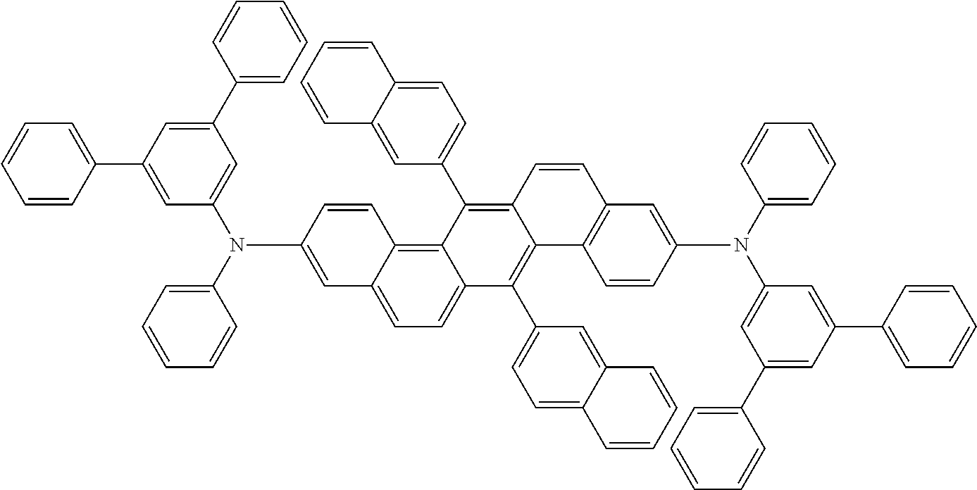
C1=C(N(C2=CC=CC=C2)C2=CC(C3=CC=CC=C3)=CC(C3=CC=CC=C3)=C2)C=CC2=C3C(=CC=C12)C(C1=CC=C2C(=C1)C=CC=C2)=C1C(=C3C2=CC=C3C(=C2)C=CC=C3)C=CC2=C1C=CC(N(C1=CC=CC=C1)C1=CC(C3=CC=CC=C3)=CC(C3=CC=CC=C3)=C1)=C2
